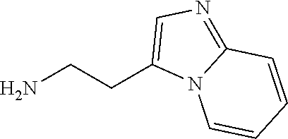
C1=CN2C(=NC=C2CCN)C=C1
